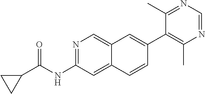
N1=C(NC(C2CC2)=O)C=C2C(=C1)C=C(C1=C(C)N=CN=C1C)C=C2
